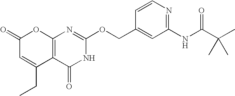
C12=C(C(=O)NC(OCC3=CC(NC(C(C)(C)C)=O)=NC=C3)=N1)C(CC)=CC(=O)O2
